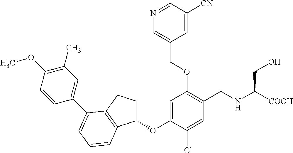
C1=C(OC2CCC3=C2C=CC=C3C2=CC(C)=C(OC)C=C2)C(Cl)=CC(CNC([COOH])CO)=C1OCC1=CN=CC([CN])=C1
